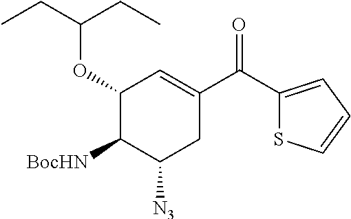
C1(OC(CC)CC)C([BocHN])C([N3])CC(C(C2=CC=CS2)=O)=C1
